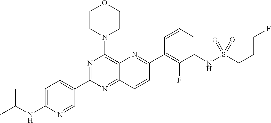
C1=C(NC(C)C)N=CC(C2=NC(N3CCOCC3)=C3C(=N2)C=CC(C2=C(F)C(NS(=O)(=O)CCCF)=CC=C2)=N3)=C1
